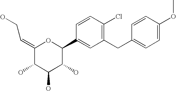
C1(=CCO)C(O)C(O)C(O)C(C2=CC(CC3=CC=C(OC)C=C3)=C(Cl)C=C2)O1
